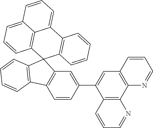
C1=CC2=C(C=C1C1=CC3=C(C4=C1C=CC=N4)N=CC=C3)C1(C3=C2C=CC=C3)C2=C(C3=CC=CC4=CC=CC1=C34)C=CC=C2
